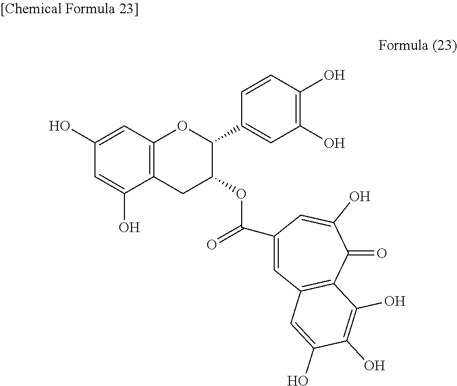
C1(O)=CC2=C(C(O)=C1)CC(OC(C1=CC3=C(C(=O)C(O)=C1)C(O)=C(O)C(O)=C3)=O)C(C1=CC(O)=C(O)C=C1)O2
